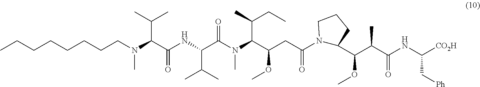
N1(C(CC(OC)C(N(C)C(C(NC(C(N(C)CCCCCCCC)C(C)C)=O)C(C)C)=O)C(C)CC)=O)C(C(C(C(NC([CO2H])C[Ph])=O)C)OC)CCC1
